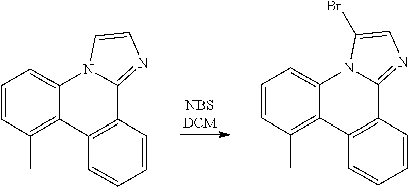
C1=CC(C)=C2C(=C1)N1C(=NC=C1Br)C1=C2C=CC=C1.C1=CC(C)=C2C(=C1)N1C(=NC=C1)C1=C2C=CC=C1
